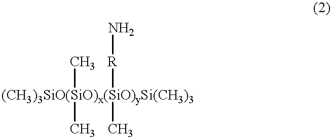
[(CH3)3SiO(SiO)x(SiO)ySi(CH3)3](C)(C)([R]N)C
